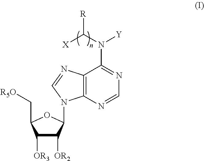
C1([OR3])C([OR2])C(N2C3=C(C(N([Y])C([X])[R])=NC=N3)N=C2)OC1C[R5O]
